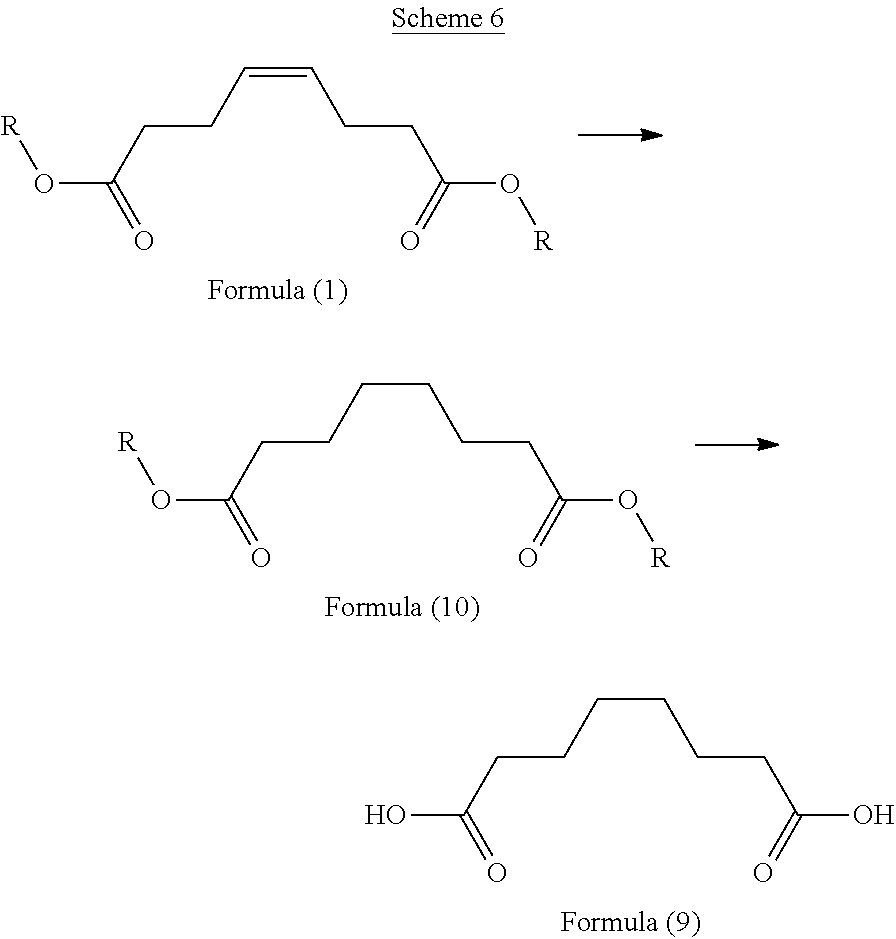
OC(=O)CCCCCCC(O)=O.[R]OC(=O)CCC=CCCC(O[R])=O.[R]OC(=O)CCCCCCC(O[R])=O
